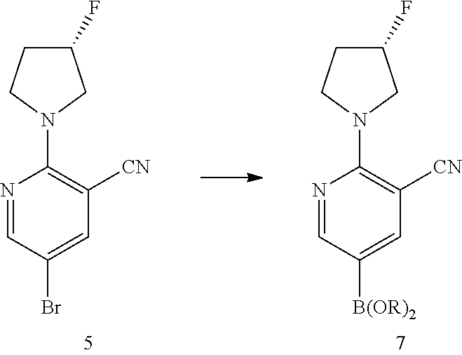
N1=CC(Br)=CC([CN])=C1N1CC(F)CC1.N1=CC([B(OR)2])=CC([CN])=C1N1CC(F)CC1
